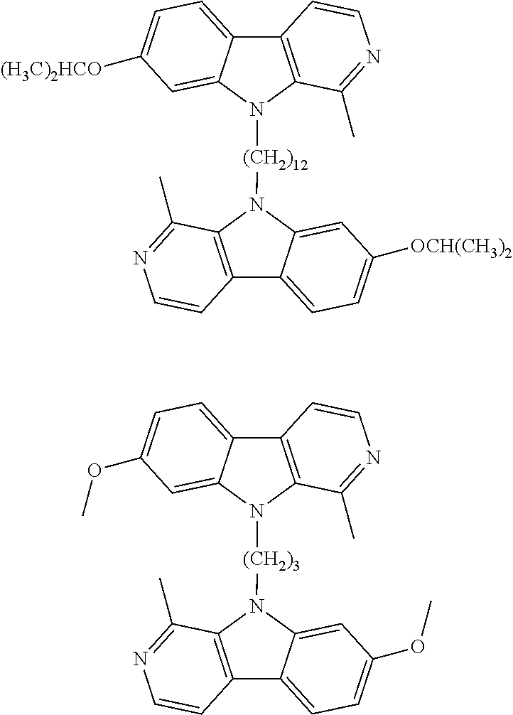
C12=C(N([(CH2)12]N3C4=C(C5=CC=C([OCH(CH3)2])C=C53)C=CN=C4C)C3=CC([(H3C)2HCO])=CC=C13)C(C)=NC=C2.C12=C(N([(CH2)3]N3C4=C(C5=CC=C(OC)C=C53)C=CN=C4C)C3=CC(OC)=CC=C13)C(C)=NC=C2
